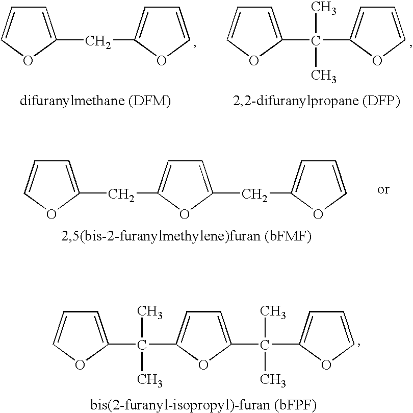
C1=C(CC2=CC=C(CC3=CC=CO3)O2)OC=C1.C1=C(C(C)(C)C2=CC=C(C(C)(C)C3=CC=CO3)O2)OC=C1.C1=C(C(C)(C)C2=CC=CO2)OC=C1.C1=C(CC2=CC=CO2)OC=C1
